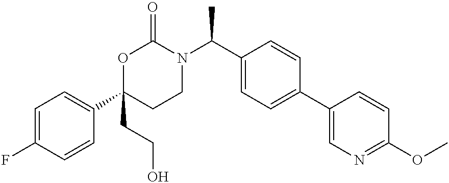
C1=C(F)C=CC(C2(CCO)CCN(C(C3=CC=C(C4=CN=C(OC)C=C4)C=C3)C)C(=O)O2)=C1
